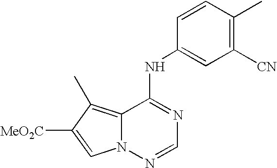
C12=C(C)C([MeO2C])=CN1N=CN=C2NC1=CC([CN])=C(C)C=C1
